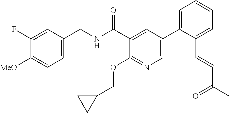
C1=C(CNC(C2=CC(C3=CC=CC=C3C=CC(C)=O)=CN=C2OCC2CC2)=O)C=C(F)C([MeO])=C1
